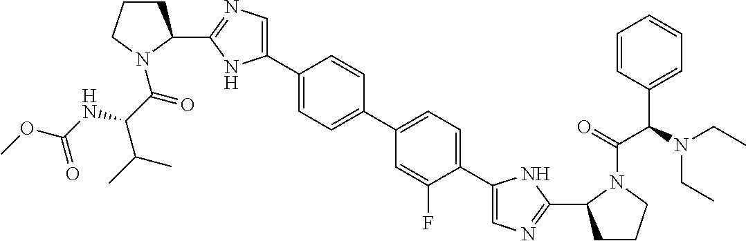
C1(C2CCCN2C(=O)C(NC(OC)=O)C(C)C)=NC=C(C2=CC=C(C3=CC=C(C4=CN=C(C5CCCN5C(C(C5=CC=CC=C5)N(CC)CC)=O)N4)C(F)=C3)C=C2)N1
